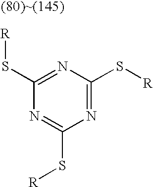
C1(S[R])=NC(S[R])=NC(S[R])=N1
